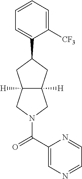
C1=CC=C([CF3])C(C2CC3([H])C([H])(CN(C(C4=CN=CC=N4)=O)C3)C2)=C1
